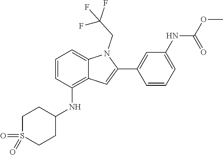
O=S1(=O)CCC(NC2=C3C(=CC=C2)N(CC(F)(F)F)C(C2=CC(NC(OC)=O)=CC=C2)=C3)CC1
